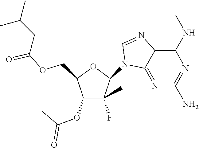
C1(N2C3=NC(N)=NC(NC)=C3N=C2)C(F)(C)C(OC(C)=O)C(COC(CC(C)C)=O)O1
